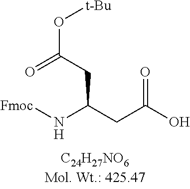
[Fmoc]NC(CC(O)=O)CC(O[t-Bu])=O
